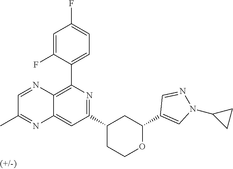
C12=CC(C3CCOC(C4=CN(C5CC5)N=C4)C3)=NC(C3=CC=C(F)C=C3F)=C1N=CC(C)=N2
